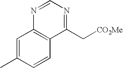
C1=C(C)C=CC2=C1N=CN=C2C[CO2Me]
